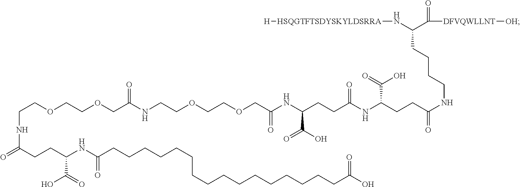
C(NC(CCC(NC(=O)CCCCCCCCCCCCCCCCC(O)=O)C(O)=O)=O)COCCOCC(NCCOCCOCC(NC(CCC(NC(C(=O)O)CCC(NCCCCC(N[HSQGTFTSDYSKYLDSRRA][H])C([DFVQWLLNT][OH])=O)=O)=O)C(=O)O)=O)=O
